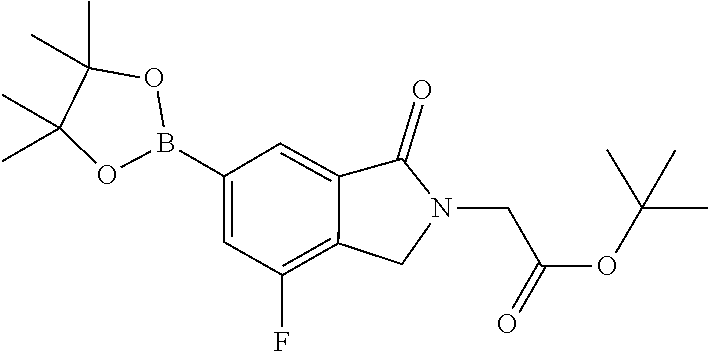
C12=C(F)C=C(B3OC(C)(C)C(C)(C)O3)C=C1C(=O)N(CC(OC(C)(C)C)=O)C2
